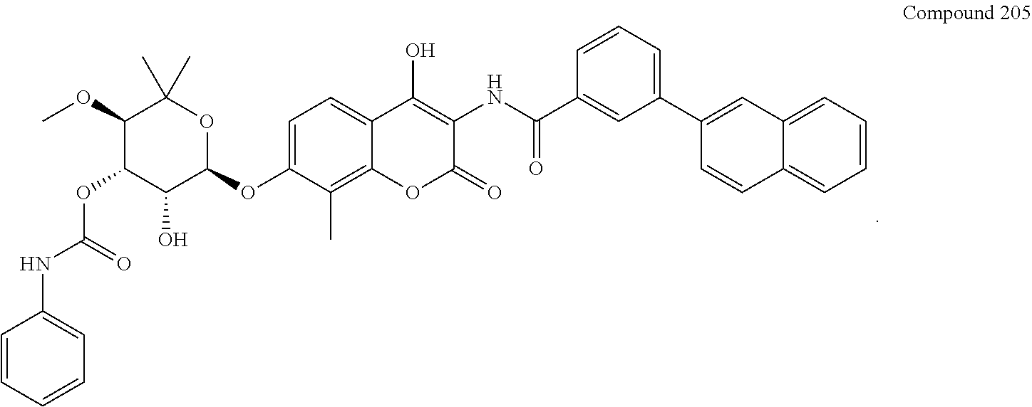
C1=C(OC2OC(C)(C)C(OC)C(OC(NC3=CC=CC=C3)=O)C2O)C(C)=C2C(=C1)C(O)=C(NC(C1=CC(C3=CC4=CC=CC=C4C=C3)=CC=C1)=O)C(=O)O2
